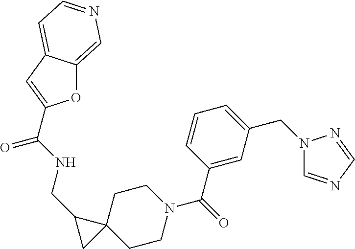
C12(CCN(C(C3=CC(CN4C=NC=N4)=CC=C3)=O)CC1)CC2CNC(=O)C1=CC2=CC=NC=C2O1
